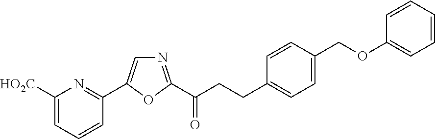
C1([HO2C])=CC=CC(C2=CN=C(C(CCC3=CC=C(COC4=CC=CC=C4)C=C3)=O)O2)=N1
